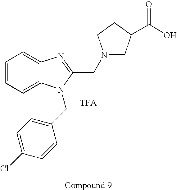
C1=CC=C2C(=C1)N=C(CN1CC(C(O)=O)CC1)N2CC1=CC=C(Cl)C=C1.[TFA]
